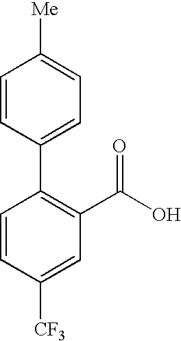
C1=CC(C2=C(C(O)=O)C=C([CF3])C=C2)=CC=C1[Me]
